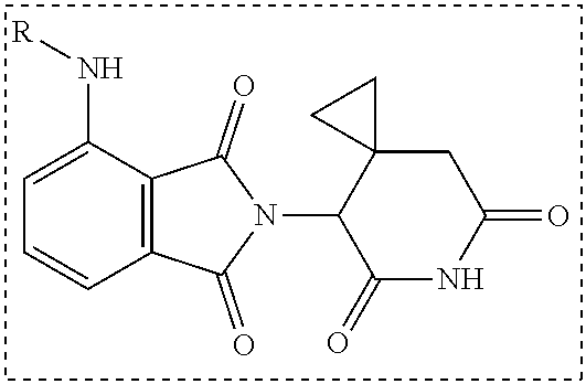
C12=C(C(N[R])=CC=C1)C(=O)N(C1C(=O)NC(=O)CC13CC3)C2=O
